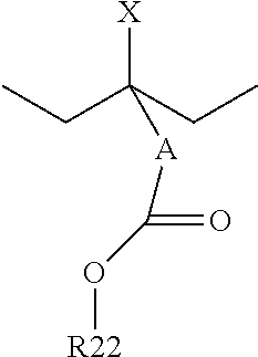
CCC(CC)([A]C(=O)O[R22])[X]
